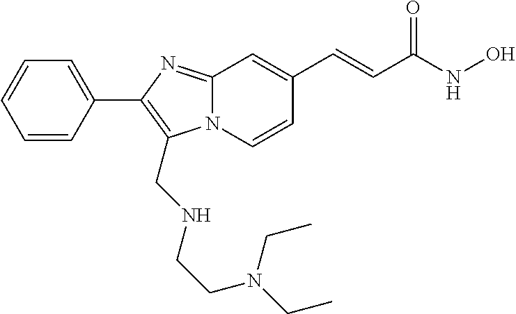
N12C(=NC(C3=CC=CC=C3)=C1CNCCN(CC)CC)C=C(C=CC(NO)=O)C=C2
